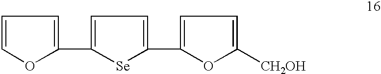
C1=COC(C2=CC=C(C3=CC=C([CH2OH])O3)[Se]2)=C1
